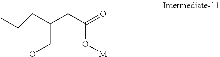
C(CO)(CCC)CC(=O)O[M]
